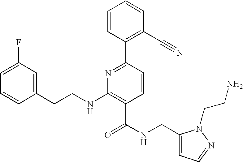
C1=CC(CCNC2=C(C(=O)NCC3=CC=NN3CCN)C=CC(C3=C(C#N)C=CC=C3)=N2)=CC(F)=C1
